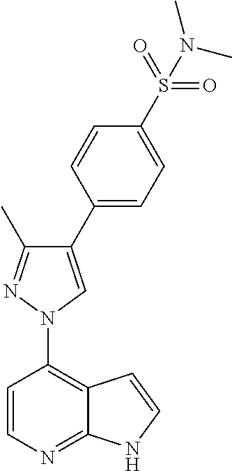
C1=CC(N2N=C(C)C(C3=CC=C(S(=O)(=O)N(C)C)C=C3)=C2)=C2C(=N1)NC=C2
